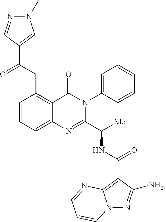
C1=CC=C2C(=C1CC(=O)C1=CN(C)N=C1)C(=O)N(C1=CC=CC=C1)C(C([Me])NC(=O)C1=C3N(N=C1[NH2])C=CC=N3)=N2
